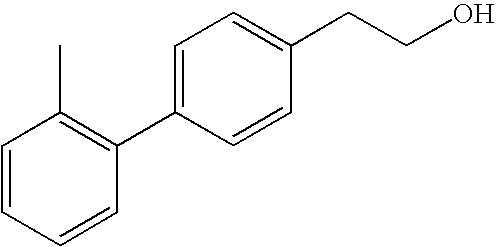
C1=CC=CC(C2=CC=C(CCO)C=C2)=C1C
